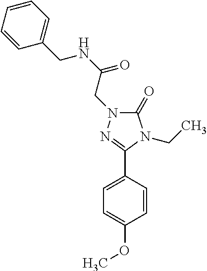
C1=CC(CNC(=O)CN2C(=O)N(CC)C(C3=CC=C(OC)C=C3)=N2)=CC=C1
